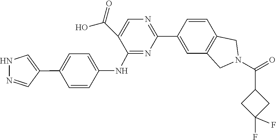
O=C(N1CC2=C(C=CC(C3=NC=C(C(O)=O)C(NC4=CC=C(C5=CNN=C5)C=C4)=N3)=C2)C1)C1CC(F)(F)C1
